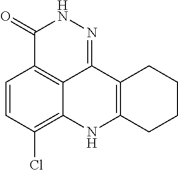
C1=CC(Cl)=C2C3=C1C(=O)NN=C3C1=C(N2)CCCC1
